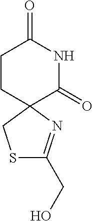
S1C(CO)=NC2(C1)C(=O)NC(=O)CC2
